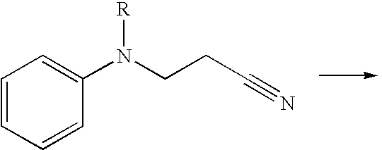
C1=CC=CC(N(CCC#N)[R])=C1
